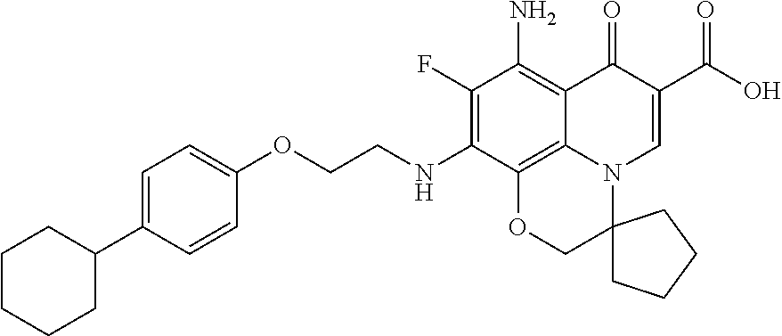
O(CCNC1=C(F)C(N)=C2C3=C1OCC1(N3C=C(C(O)=O)C2=O)CCCC1)C1=CC=C(C2CCCCC2)C=C1
